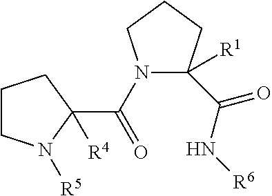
C1CN([R5])C(C(N2C(C(=O)N[R6])([R1])CCC2)=O)([R4])C1
